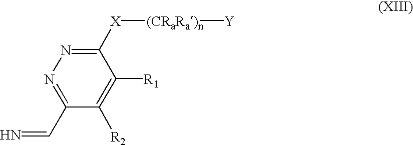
C1(C=N)=NN=C([X][(CRaRa)n][Y])C([R1])=C1[R2]
